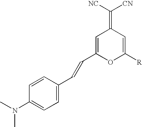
C1=C(C=CC2=CC(=C([NC])[CN])C=C([R])O2)C=CC(N(C)C)=C1
